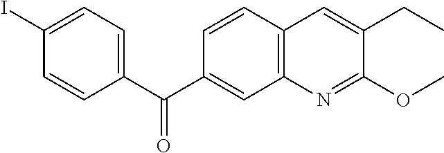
C1=CC2=C(C=C1C(C1=CC=C(I)C=C1)=O)N=C(OC)C(CC)=C2
